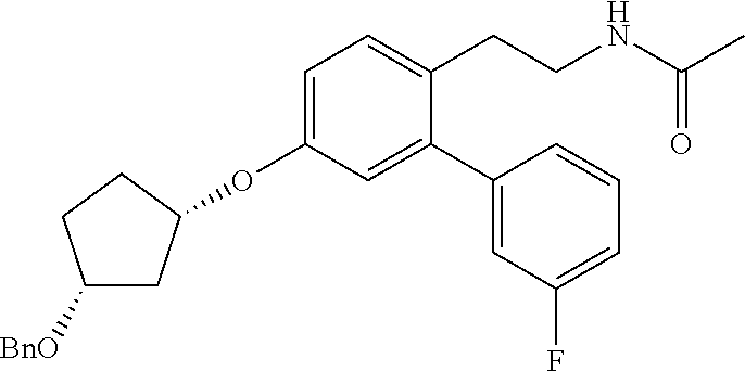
O(C1=CC=C(CCNC(C)=O)C(C2=CC(F)=CC=C2)=C1)C1CC([BnO])CC1
